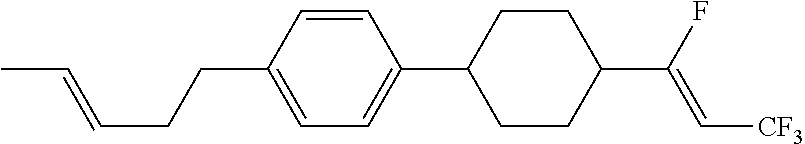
C1=C(CCC=CC)C=CC(C2CCC(C(F)=C[CF3])CC2)=C1
